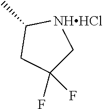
C1(C)CC(F)(F)C[NHHCl]1
